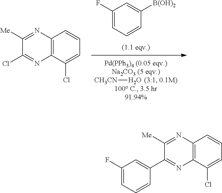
[CH3CN]O.C1(F)=CC=CC([B(OH)2])=C1.C12=C(C=CC=C1Cl)N=C([Me])C(Cl)=N2.C12=C(C=CC=C1Cl)N=C([Me])C(C1=CC(F)=CC=C1)=N2
